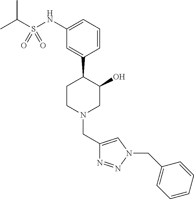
C1(NS(C(C)C)(=O)=O)=CC=CC(C2CCN(CC3=CN(CC4=CC=CC=C4)N=N3)CC2O)=C1
